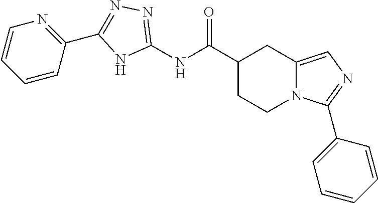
C1(C(NC2=NN=C(C3=NC=CC=C3)N2)=O)CCN2C(=CN=C2C2=CC=CC=C2)C1
